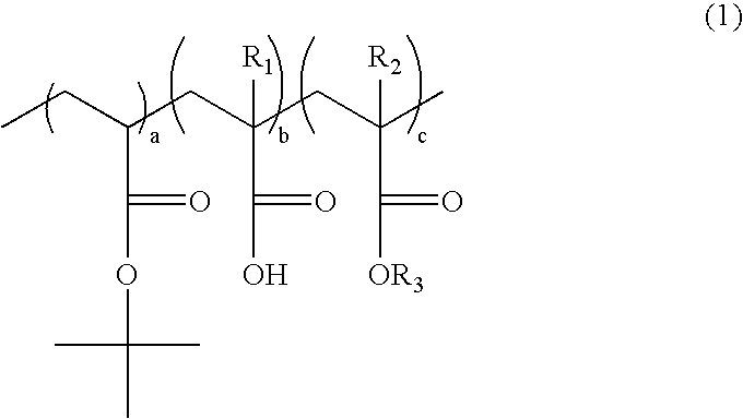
CCC(C(=O)OC(C)(C)C)CC(C(O)=O)([R1])CC([R2])(C(=O)[OR3])C
